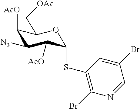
C1([AcO])C([N3])C([AcO])C(SC2=C(Br)N=CC(Br)=C2)OC1C[OAc]
